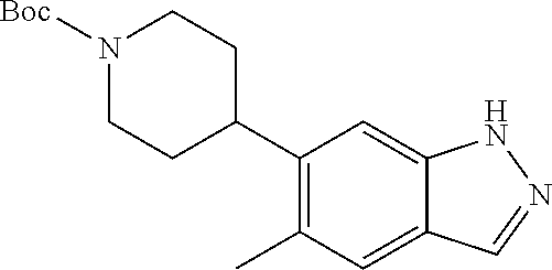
C1(C2CCN([Boc])CC2)=C(C)C=C2C(=C1)NN=C2
